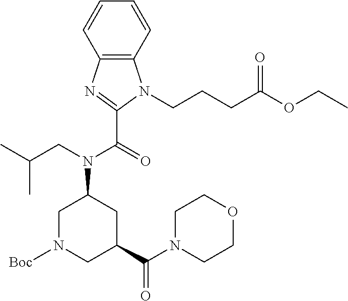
C1N([Boc])CC(C(N2CCOCC2)=O)CC1N(CC(C)C)C(=O)C1=NC2=C(N1CCCC(OCC)=O)C=CC=C2
